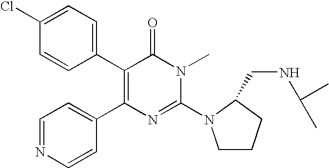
C1(Cl)=CC=C(C2=C(C3=CC=NC=C3)N=C(N3CCCC3CNC(C)C)N(C)C2=O)C=C1
